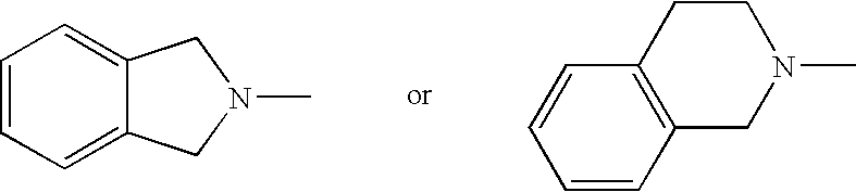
C1=CC=C2C(=C1)CN(C)C2.C1=CC2=C(C=C1)CCN(C)C2
